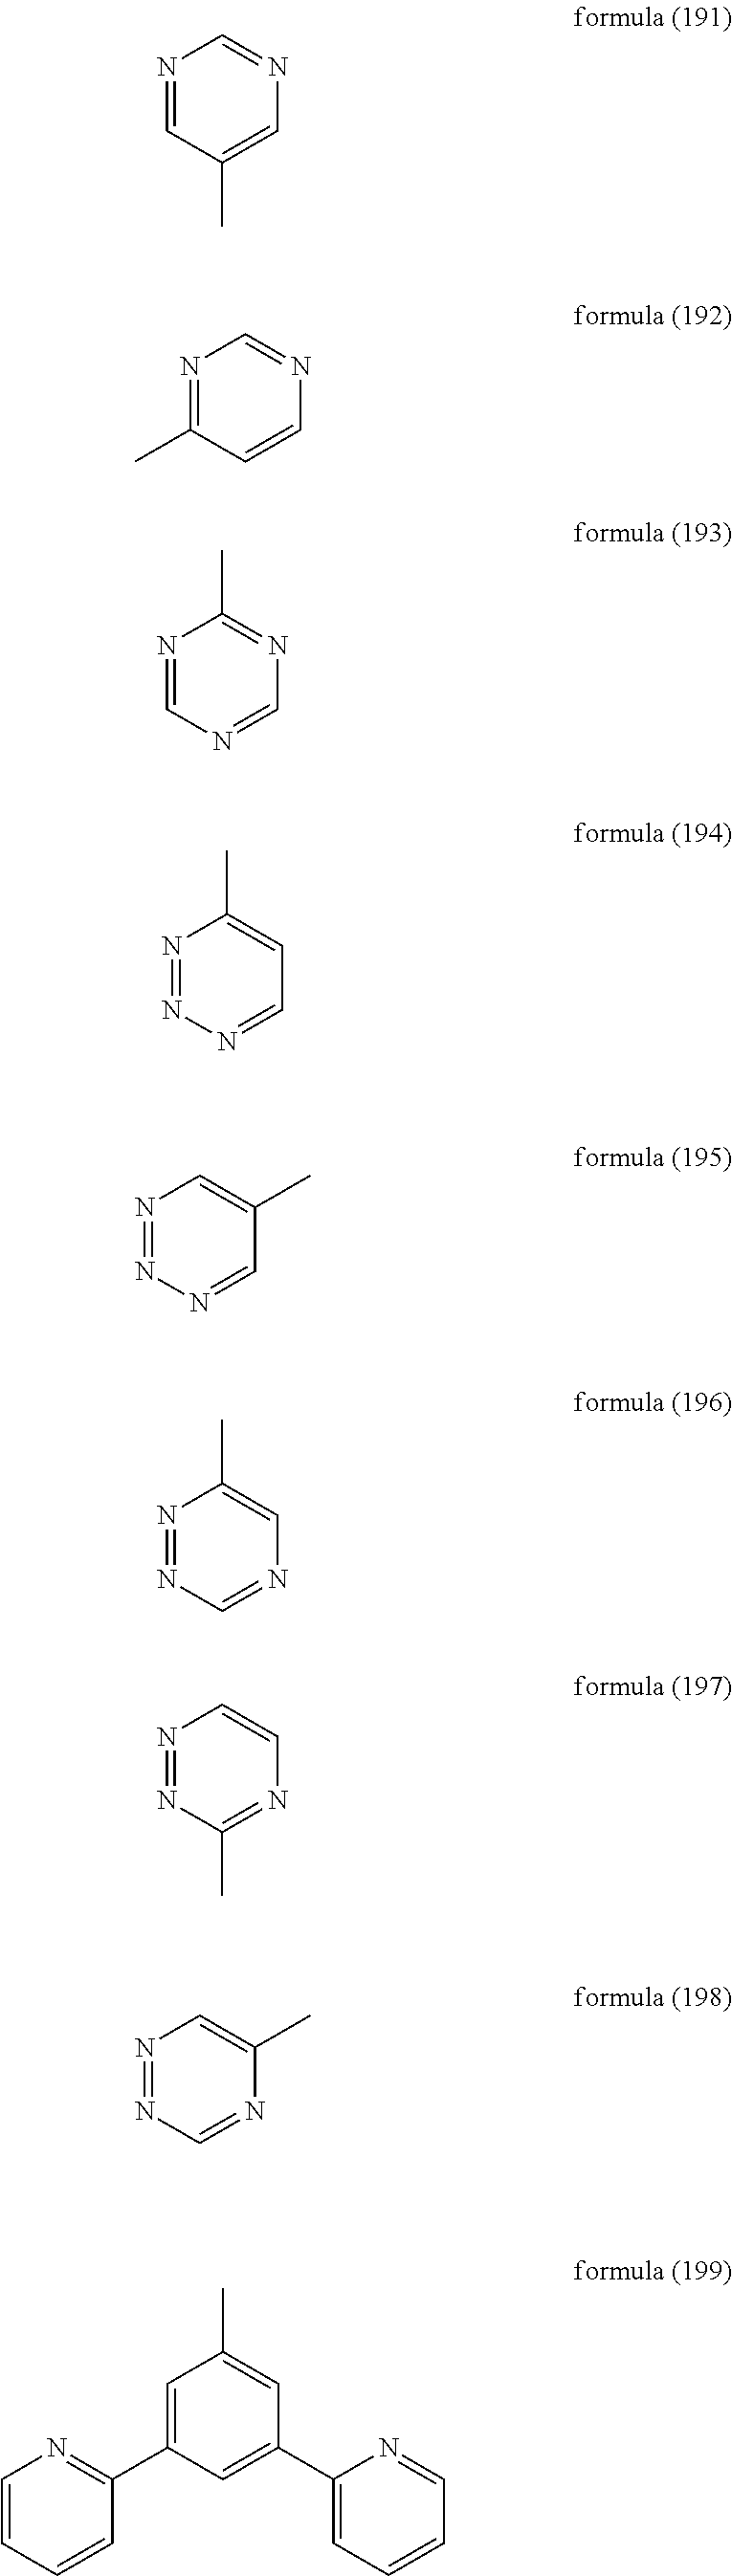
N1=CC(C)=CN=C1.N1=C(C)C=CN=C1.N1=CN=CN=C1C.N1=NN=CC=C1C.N1=NN=CC(C)=C1.N1=NC=NC=C1C.N1=NC(C)=NC=C1.N1=NC=NC(C)=C1.C1=CC=CC(C2=CC(C)=CC(C3=CC=CC=N3)=C2)=N1
